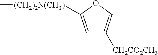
C1=C([(CH2)2N(CH3)]C)OC=C1[CH2CO2CH3]
